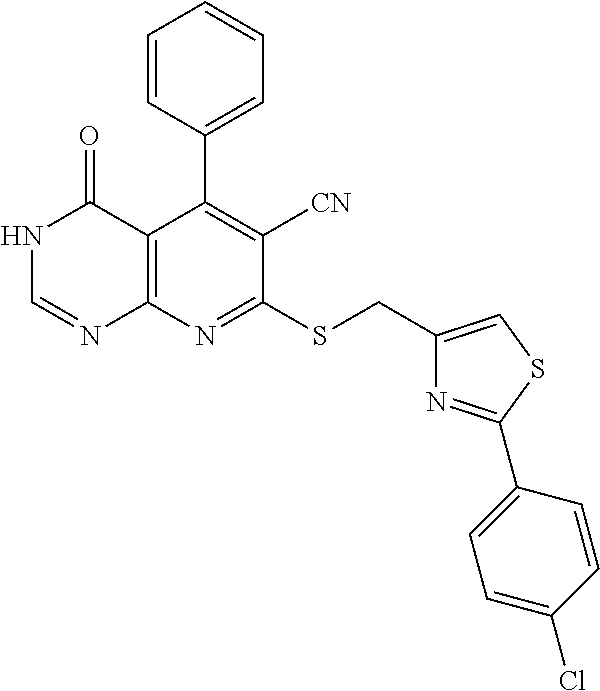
C1(CSC2=NC3=C(C(C4=CC=CC=C4)=C2[CN])C(=O)NC=N3)=CSC(C2=CC=C(Cl)C=C2)=N1
